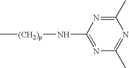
C[(CH2)p]NC1=NC(C)=NC(C)=N1
